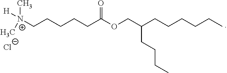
[N+](CCCCCC(OCC(CCCCCC)CCCC)=O)(C)([H])C.[Cl-]
